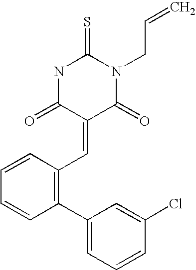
S=C1NC(=O)C(=CC2=C(C3=CC=CC(Cl)=C3)C=CC=C2)C(=O)N1CC=C
